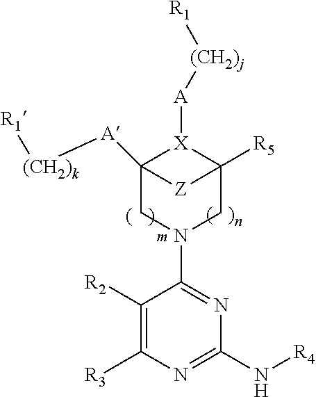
C12([A][(CH2)k][R1])CN(C3=NC(N[R4])=NC([R3])=C3[R2])CC([R5])([X]1[A][(CH2)j][R1])[Z]2
